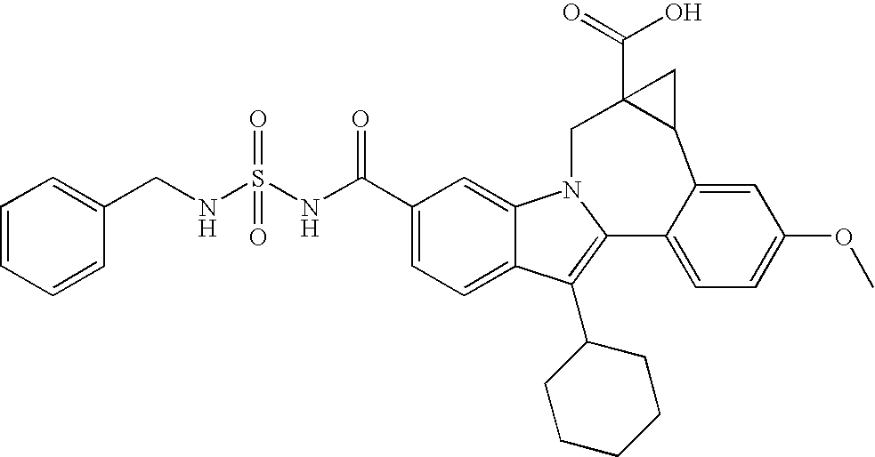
OC(=O)C12C(C3=CC(OC)=CC=C3C3=C(C4CCCCC4)C4=CC=C(C(=O)NS(NCC5=CC=CC=C5)(=O)=O)C=C4N3C1)C2
